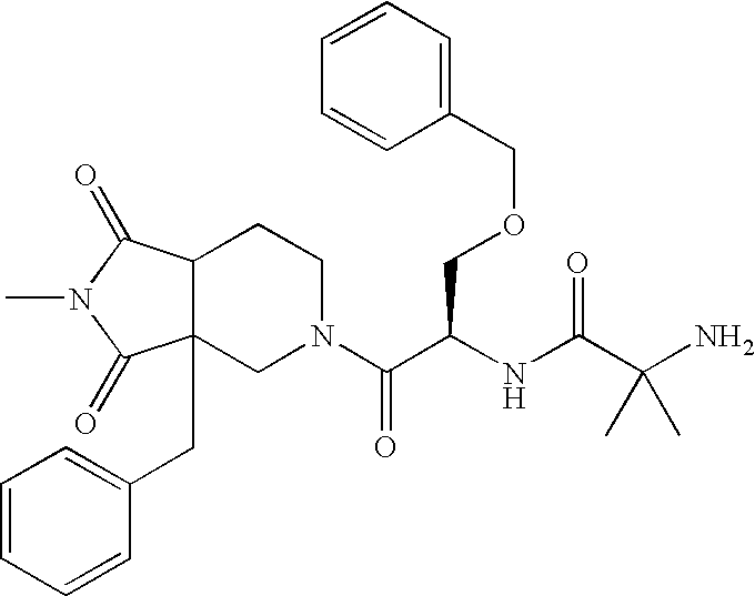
C12(CC3=CC=CC=C3)C(CCN(C(C(NC(C(N)(C)C)=O)COCC3=CC=CC=C3)=O)C1)C(=O)N(C)C2=O
